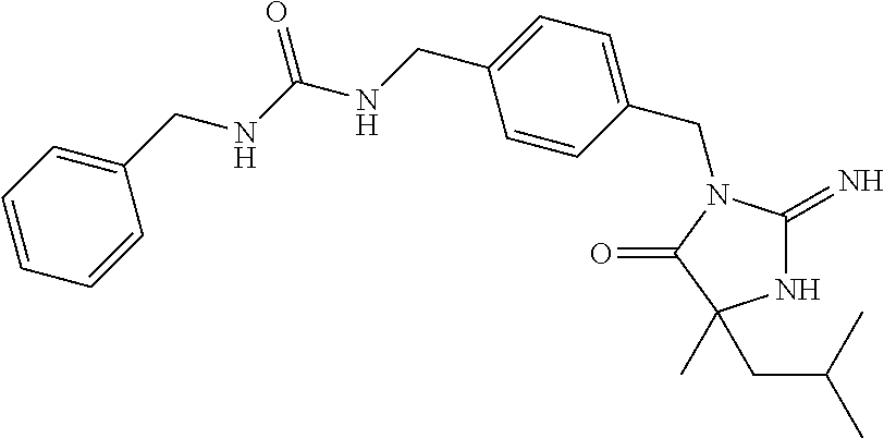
N1C(=N)N(CC2=CC=C(CNC(NCC3=CC=CC=C3)=O)C=C2)C(=O)C1(C)CC(C)C
